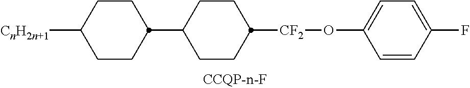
[CnH2n+1]C1CCC(C2CCC([CF2]OC3=CC=C(F)C=C3)CC2)CC1
